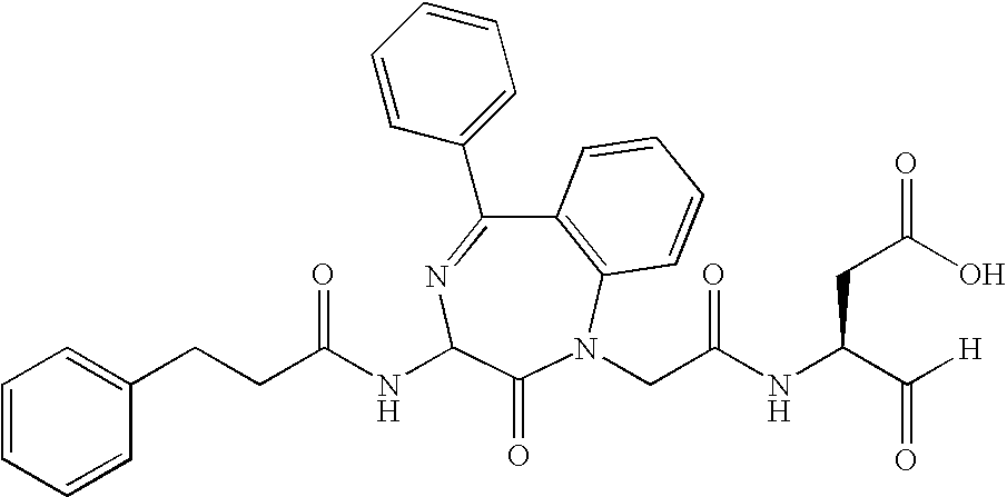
C(C(NC1N=C(C2=CC=CC=C2)C2=C(N(CC(NC(C([H])=O)CC(=O)O)=O)C1=O)C=CC=C2)=O)CC1=CC=CC=C1
